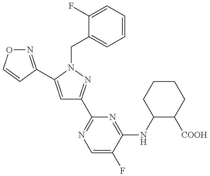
C1=C(C2=NOC=C2)N(CC2=CC=CC=C2F)N=C1C1=NC=C(F)C(NC2C([COOH])CCCC2)=N1
